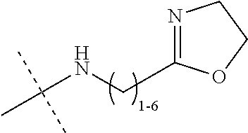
C(NCC1=NCCO1)(C)(C)C
